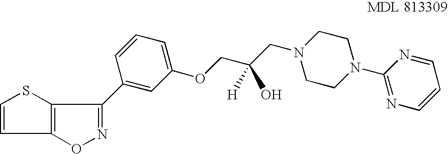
O1N=C(C2=CC(OCC(CN3CCN(C4=NC=CC=N4)CC3)(O)[H])=CC=C2)C2=C1C=CS2
